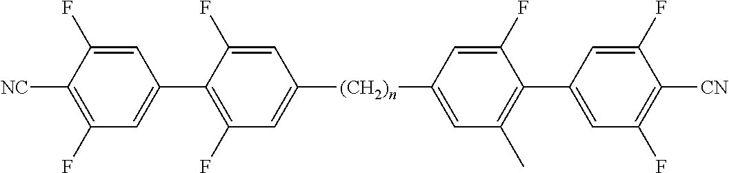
C1=C(F)C([NC])=C(F)C=C1C1=C(F)C=C([(CH2)n]C2=CC(C)=C(C3=CC(F)=C([CN])C(F)=C3)C(F)=C2)C=C1F
